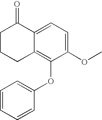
C12=C(OC3=CC=CC=C3)C(OC)=CC=C1C(=O)CCC2
